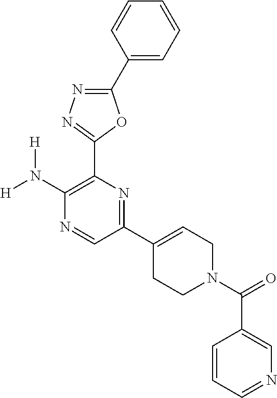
[H]N(C1=C(C2=NN=C(C3=CC=CC=C3)O2)N=C(C2=CCN(C(=O)C3=CN=CC=C3)CC2)C=N1)[H]
